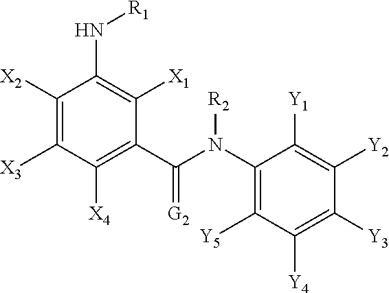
C1([X4])=C(C(N(C2=C([Y5])C([Y4])=C([Y3])C([Y2])=C2[Y1])[R2])=[G2])C([X1])=C(N[R1])C([X2])=C1[X3]
